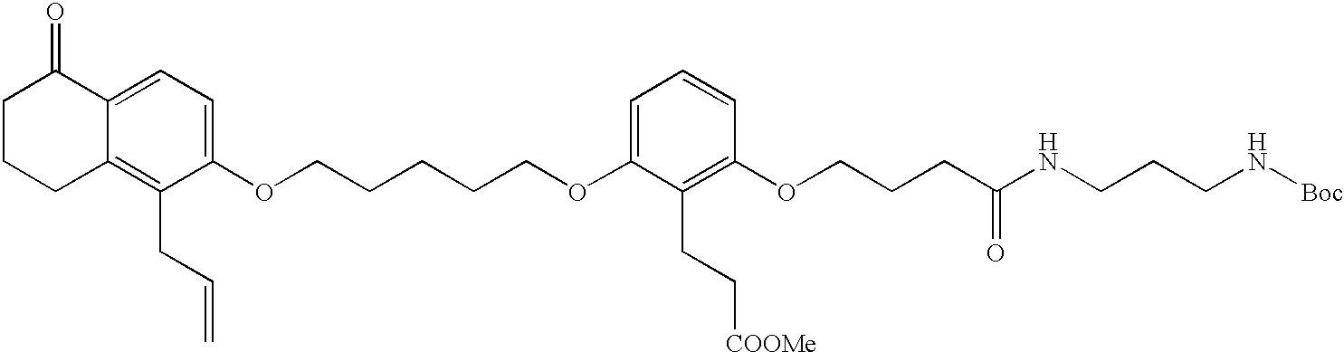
C1=C(OCCCCCOC2=CC=CC(OCCCC(=O)NCCCN[Boc])=C2CC[COOMe])C(CC=C)=C2C(=C1)C(=O)CCC2
